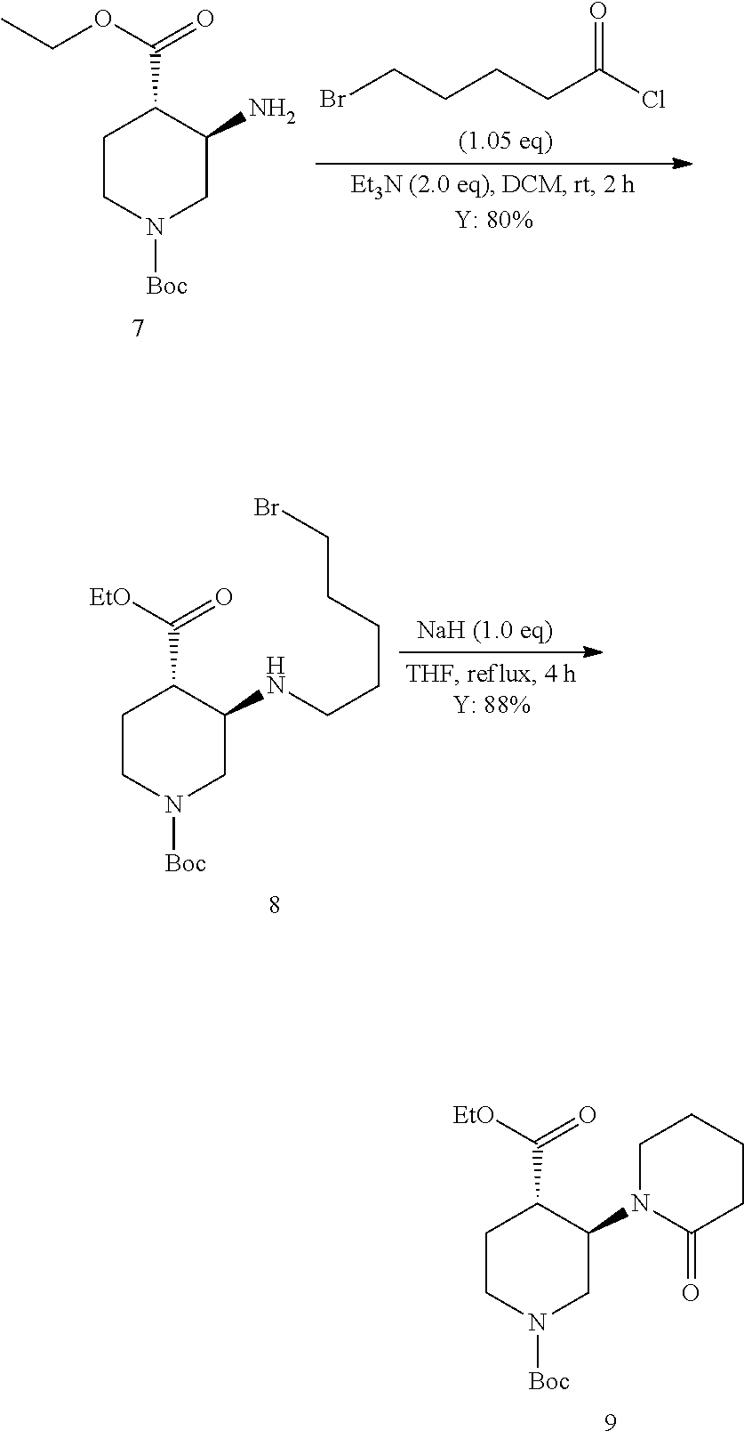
N1([Boc])CC(N)C(C(OCC)=O)CC1.BrCCCCC(Cl)=O.N1([Boc])CC(NCCCCCBr)C(C([EtO])=O)CC1.N1([Boc])CC(N2C(=O)CCCC2)C(C([EtO])=O)CC1
